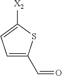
C1=C(C=O)SC([X2])=C1
